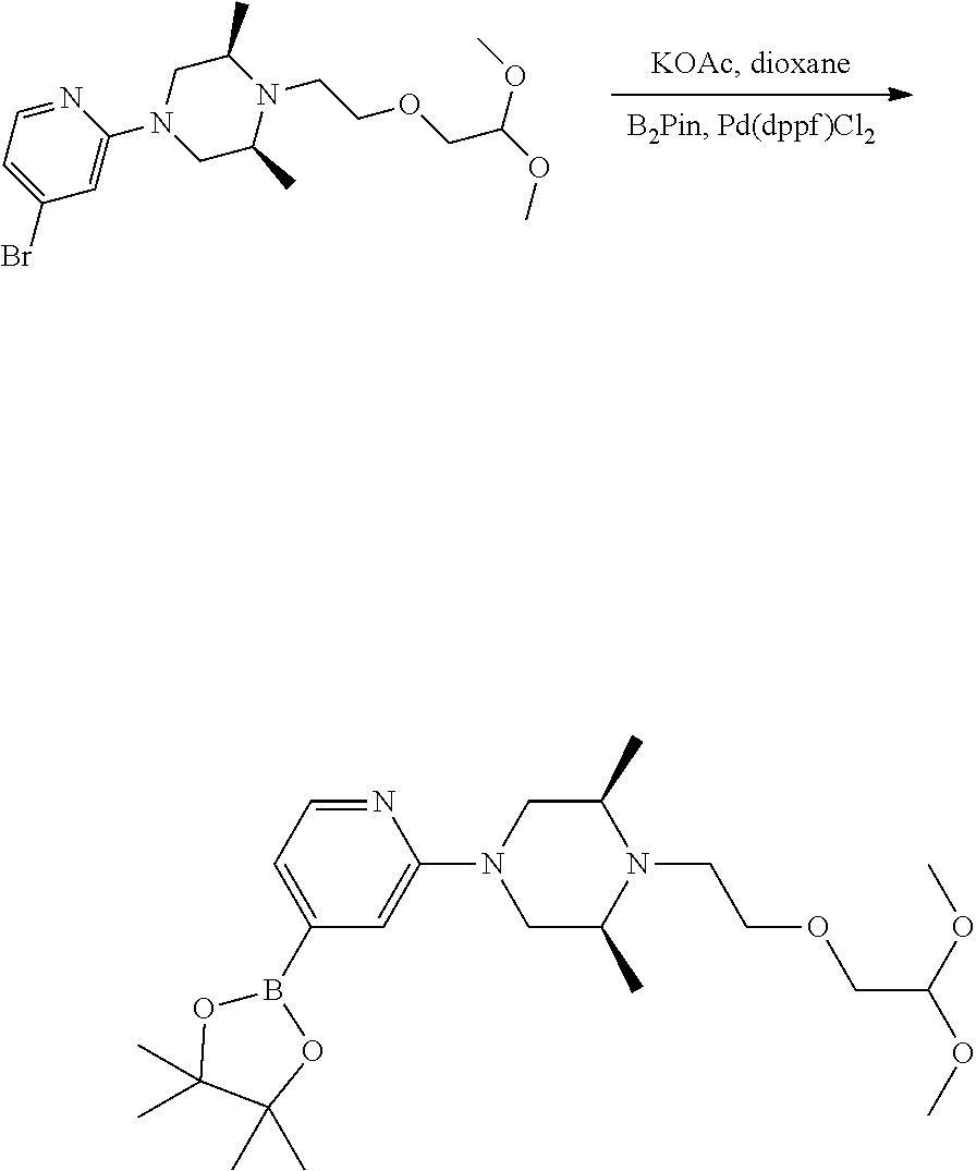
N1=CC=C(Br)C=C1N1CC(C)N(CCOCC(OC)OC)C(C)C1.N1=CC=C(B2OC(C)(C)C(C)(C)O2)C=C1N1CC(C)N(CCOCC(OC)OC)C(C)C1
